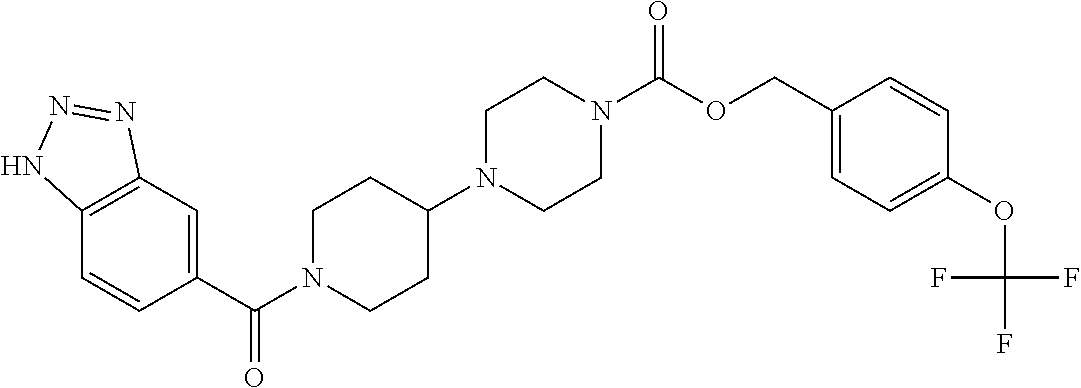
C12=C(C=C(C(=O)N3CCC(N4CCN(C(OCC5=CC=C(OC(F)(F)F)C=C5)=O)CC4)CC3)C=C1)N=NN2
